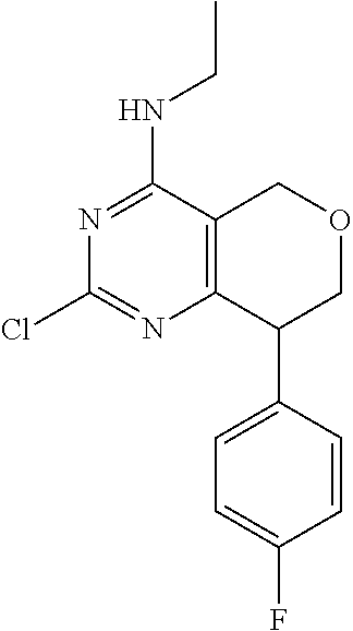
ClC1=NC2=C(COCC2C2=CC=C(F)C=C2)C(NCC)=N1
